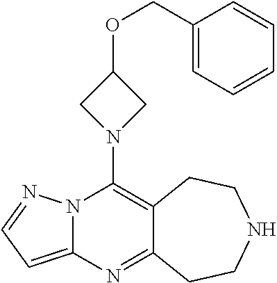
N12C(=CC=N1)N=C1C(=C2N2CC(OCC3=CC=CC=C3)C2)CCNCC1
